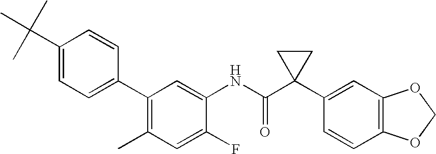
C1(C2=CC=C(C(C)(C)C)C=C2)=C(C)C=C(F)C(NC(C2(C3=CC4=C(C=C3)OCO4)CC2)=O)=C1
